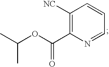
C1(C(OC(C)C)=O)=C([NC])C=CC=N1
